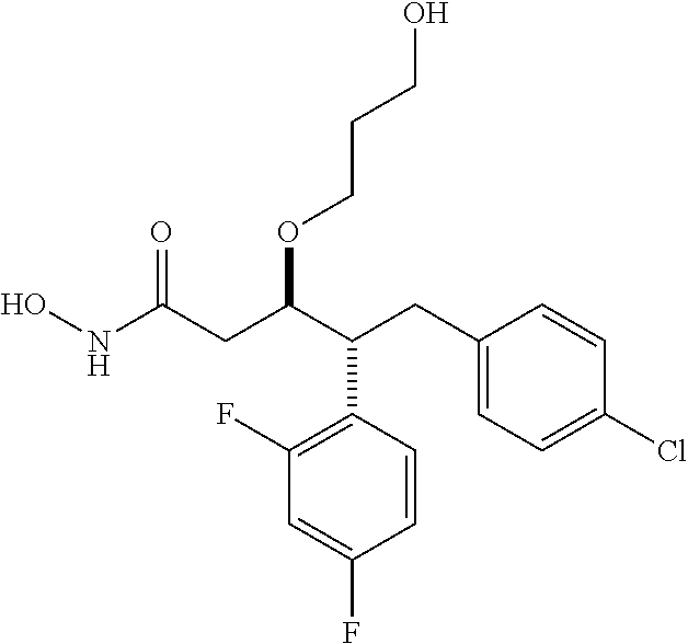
C1=CC(C(C(CC(NO)=O)OCCCO)CC2=CC=C(Cl)C=C2)=C(F)C=C1F
